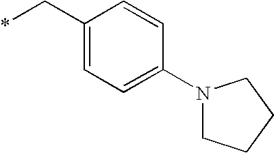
C1(C*)=CC=C(N2CCCC2)C=C1
